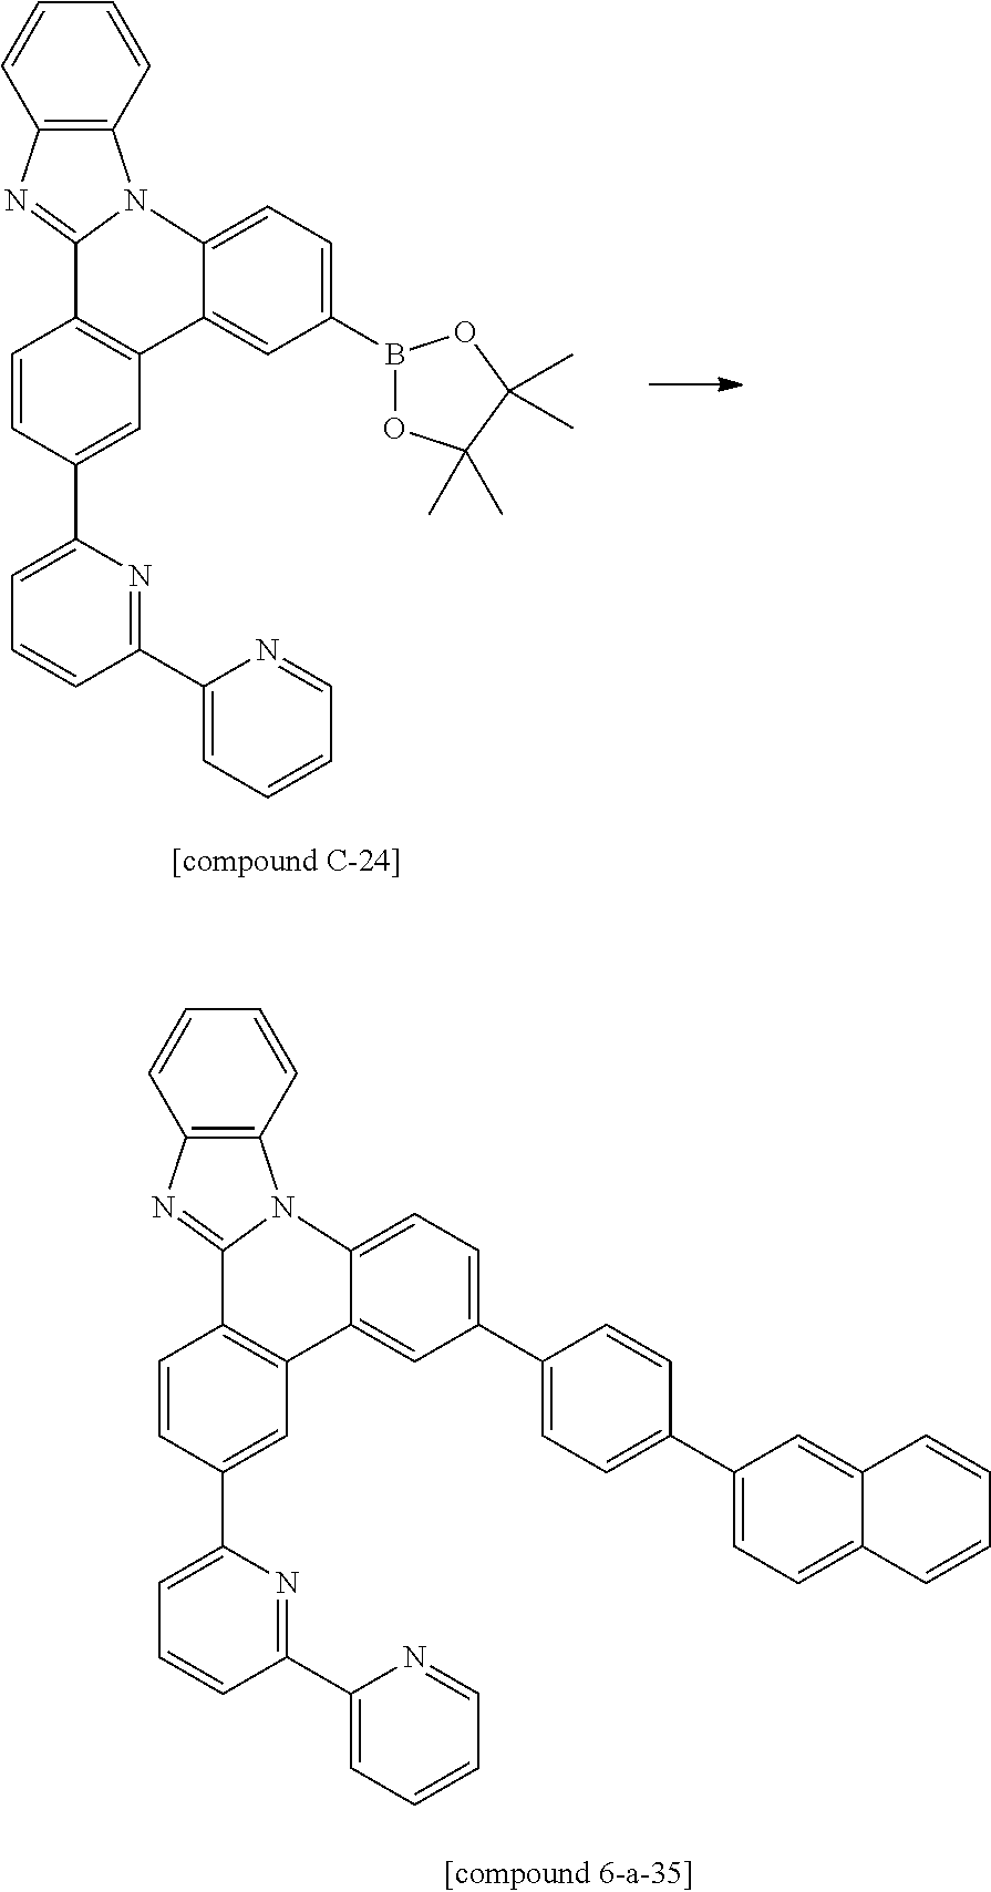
C1(C2=CC=CC(C3=CC=CC=N3)=N2)=CC2=C(C=C1)C1=NC3=C(C=CC=C3)N1C1=CC=C(B3OC(C)(C)C(C)(C)O3)C=C21.C1(C2=CC=CC(C3=CC=CC=N3)=N2)=CC2=C(C=C1)C1=NC3=C(C=CC=C3)N1C1=CC=C(C3=CC=C(C4=CC=C5C(=C4)C=CC=C5)C=C3)C=C21
